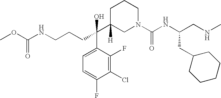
C(C1([H])CN(C(NC(CC2CCCCC2)CNC)=O)CCC1)(C1=CC=C(F)C(Cl)=C1F)(O)CCCNC(OC)=O
